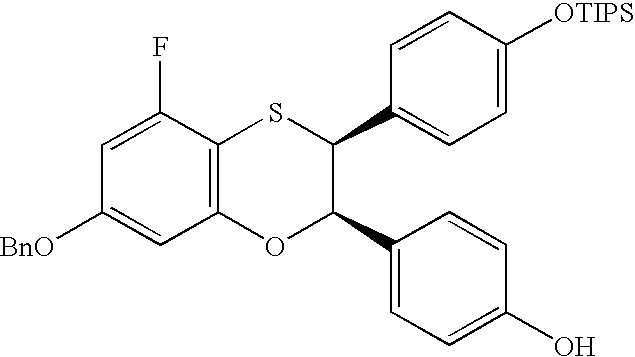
C1=C(F)C2=C(C=C1[BnO])OC(C1=CC=C(O)C=C1)C(C1=CC=C([OTIPS])C=C1)S2
